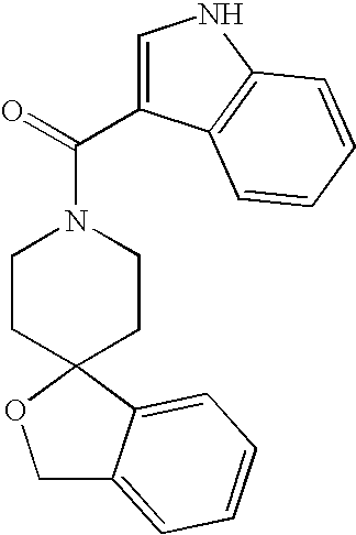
C1C2=CC=CC=C2C2(O1)CCN(C(=O)C1=CNC3=C1C=CC=C3)CC2
